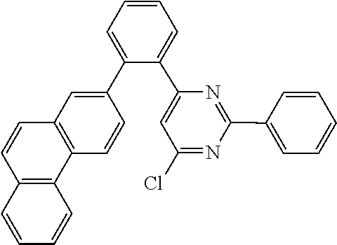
C1=C(C2=CC3=C(C=C2)C2=C(C=C3)C=CC=C2)C(C2=CC(Cl)=NC(C3=CC=CC=C3)=N2)=CC=C1
